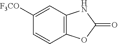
C1=CC2=C(C=C1[F3CO])NC(=O)O2
